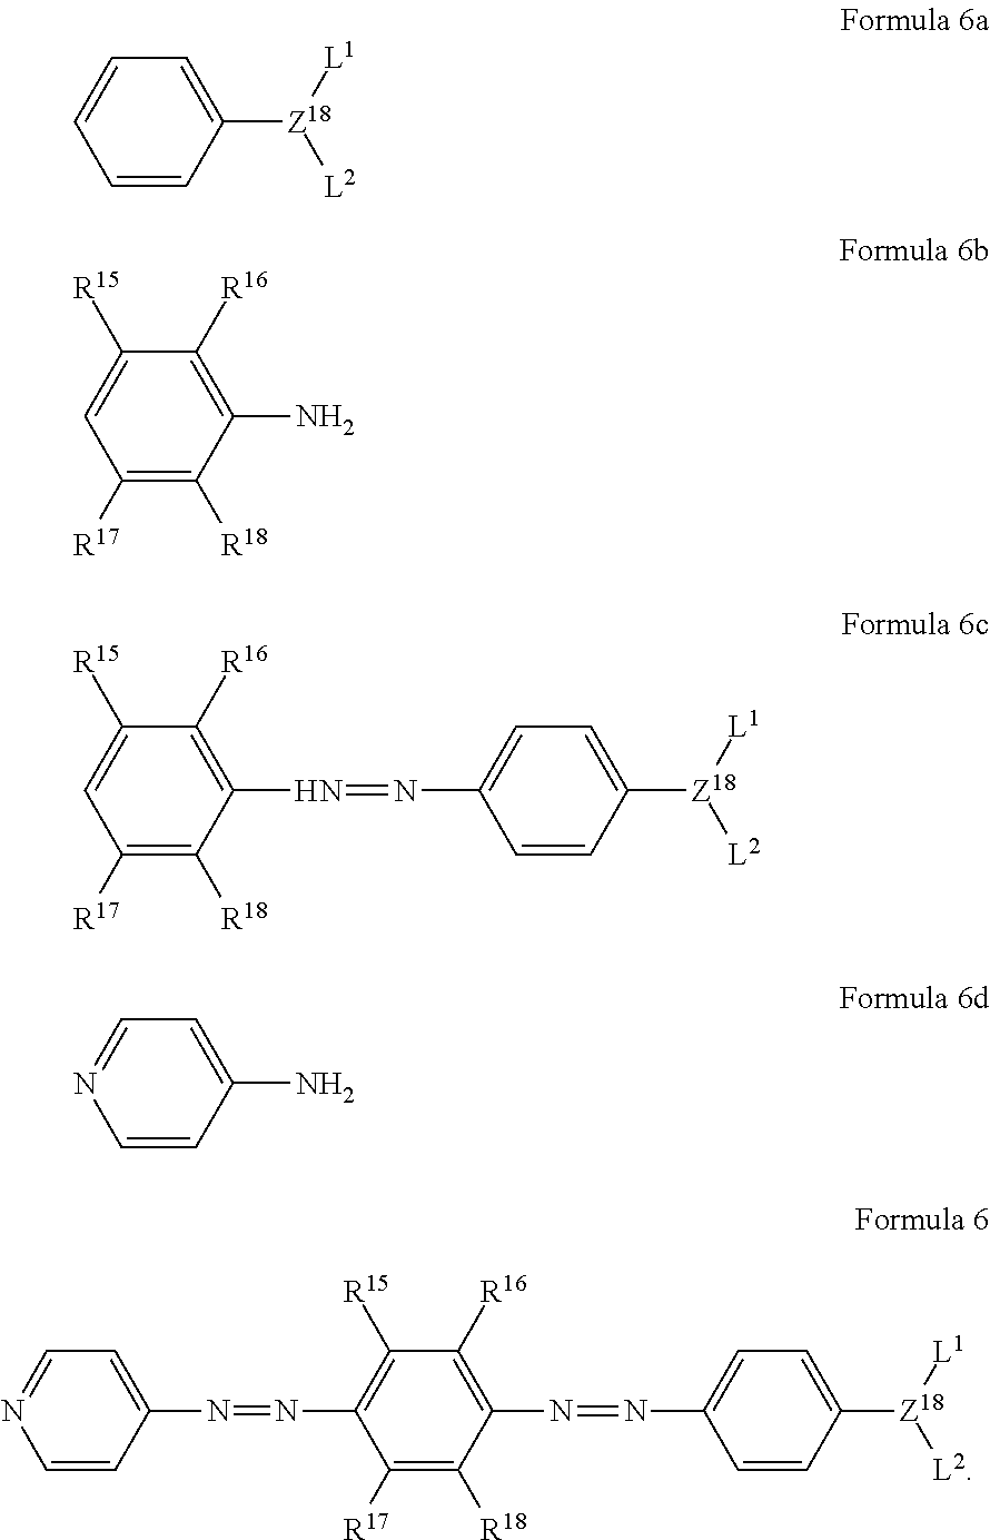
C1=CC=CC([Z18]([L1])[L2])=C1.C1([R15])=CC([R17])=C([R18])C(N)=C1[R16].C1([R15])=CC([R17])=C([R18])C(N=NC2=CC=C([Z18]([L1])[L2])C=C2)=C1[R16].C1=NC=CC(N)=C1.C1([R15])=C(N=NC2=CC=NC=C2)C([R17])=C([R18])C(N=NC2=CC=C([Z18]([L1])[L2])C=C2)=C1[R16]
